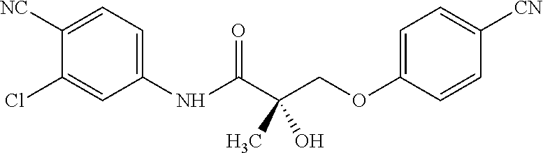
C1(NC(C(COC2=CC=C([CN])C=C2)(O)C)=O)=CC=C([NC])C(Cl)=C1
